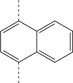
C1=C2C(=CC=C1)C(C)=CC=C2C
